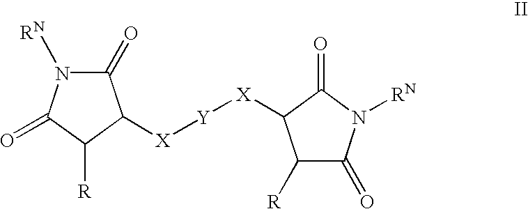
C1(=O)N([RN])C(=O)C([R])C1[X][Y][X]C1C([R])C(=O)N([RN])C1=O
